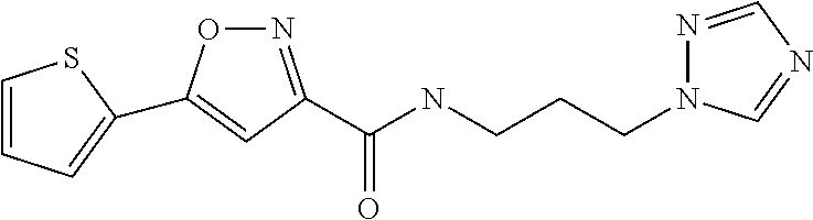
N1=C(C(NCCCN2N=CN=C2)=O)C=C(C2=CC=CS2)O1
